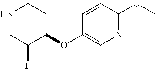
N1CC(F)C(OC2=CN=C(OC)C=C2)CC1
